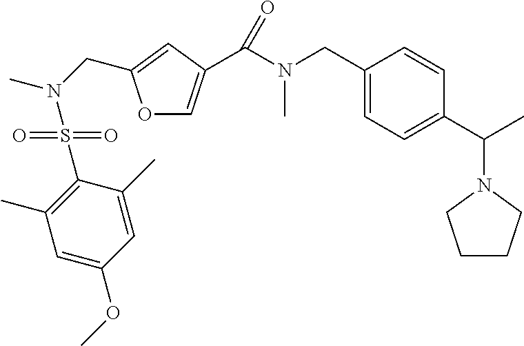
O1C=C(C(=O)N(CC2=CC=C(C(N3CCCC3)C)C=C2)C)C=C1CN(S(C1=C(C)C=C(OC)C=C1C)(=O)=O)C
